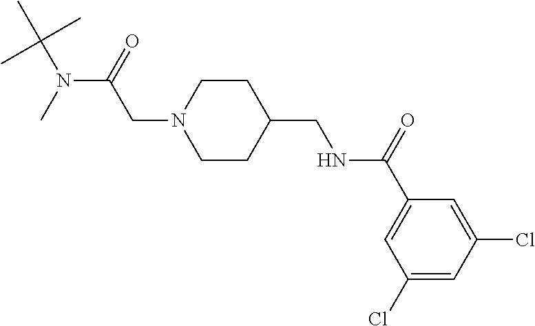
CC(N(C)C(=O)CN1CCC(CNC(C2=CC(Cl)=CC(Cl)=C2)=O)CC1)(C)C
